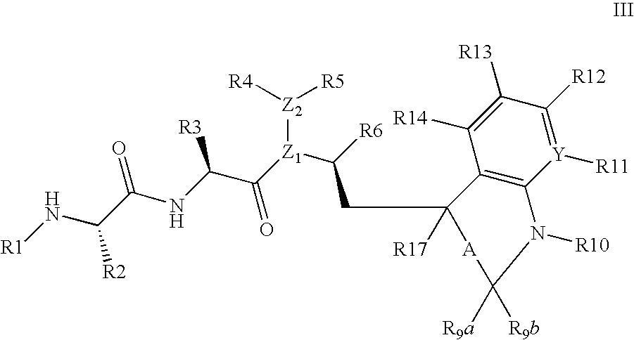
[R1]NC(C(NC(C([Z1](C([R6])CC1([R17])C2=C([Y]([R11])=C([R12])C([R13])=C2[R14])N([R10])C([R9b])([R9a])[A]1)[Z2]([R4])[R5])=O)[R3])=O)[R2]
